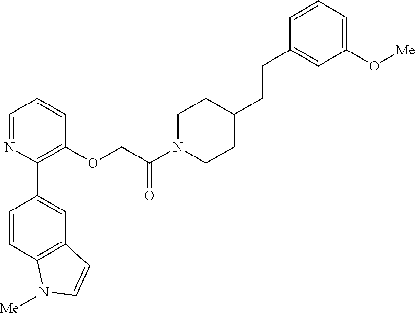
C1=NC(C2=CC3=C(C=C2)N([Me])C=C3)=C(OCC(N2CCC(CCC3=CC(O[Me])=CC=C3)CC2)=O)C=C1
